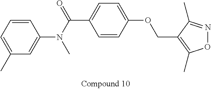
C1=CC(N(C(C2=CC=C(OCC3=C(C)ON=C3C)C=C2)=O)C)=CC(C)=C1
